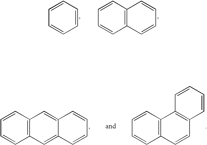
C1=CC=CC=C1.C1=CC2=C(C=C1)C=CC=C2.C1=CC2=C(C=C1)C=C1C(=C2)C=CC=C1.C1=CC2=C(C=C1)C=CC1=C2C=CC=C1
